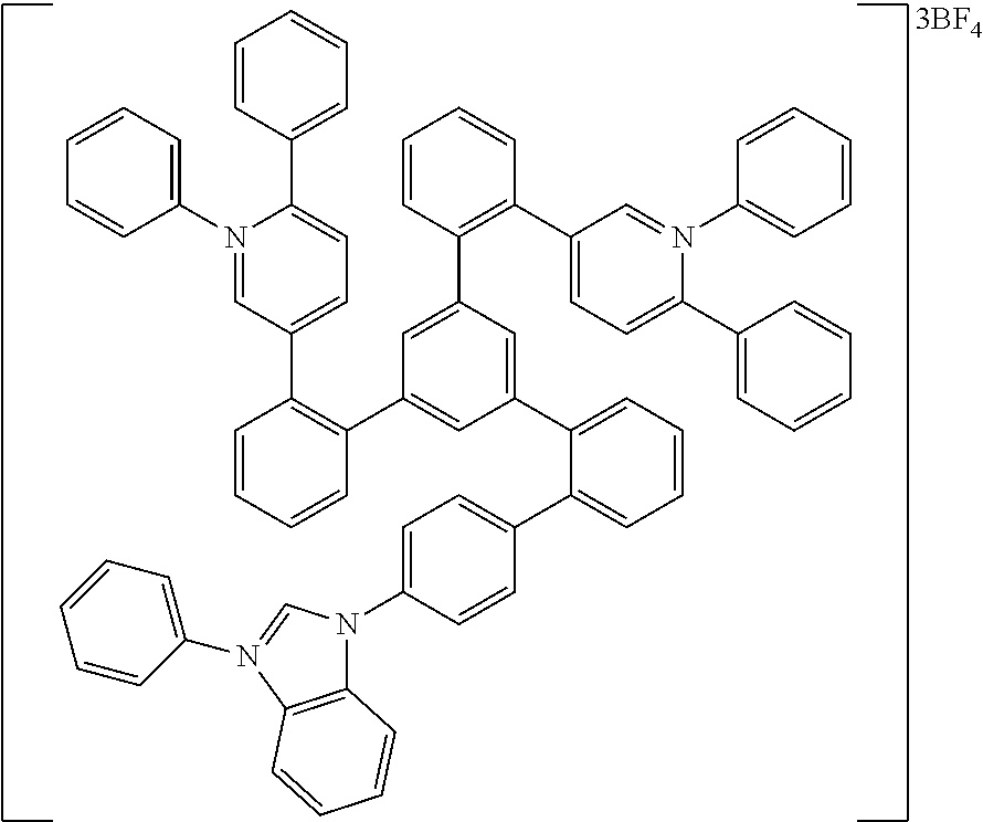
C1=CC(C2=CC=C(C3=C(C4=CC(C5=CC=CC=C5C5=CC=C(N6C7=C(N(C8=CC=CC=C8)=C6)C=CC=C7)C=C5)=CC(C5=C(C6=CC=C(C7=CC=CC=C7)N(C7=CC=CC=C7)=C6)C=CC=C5)=C4)C=CC=C3)C=N2C2=CC=CC=C2)=CC=C1
